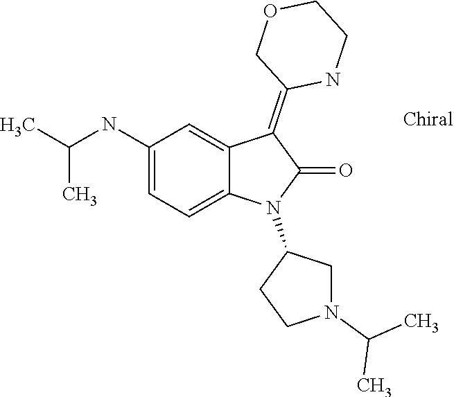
CC(N1CCC(N2C3=CC=C(NC(C)C)C=C3C(=C3COCCN3)C2=O)C1)C
